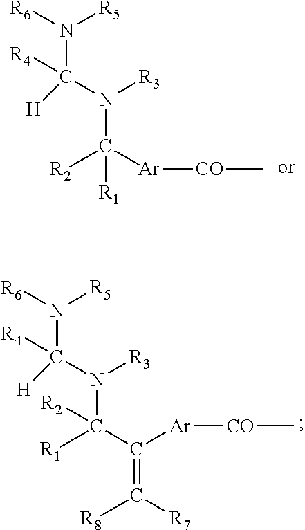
[R2]C([Ar][CO]C)([R1])N(C([H])(N([R5])[R6])[R4])[R3].[R1]C(N(C([H])(N([R5])[R6])[R4])[R3])([R2])C(=C([R7])[R8])[Ar][CO]C
